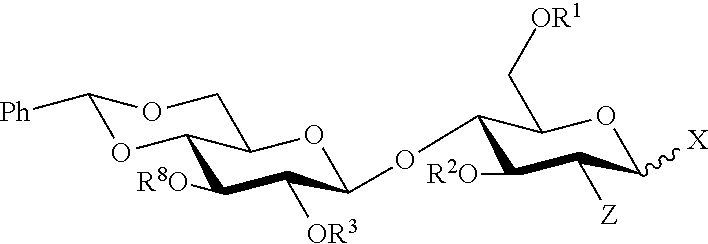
C12C([R8O])C([OR3])C(OC3C([R2O])C([Z])C([X])OC3C[OR1])OC1COC([Ph])O2
